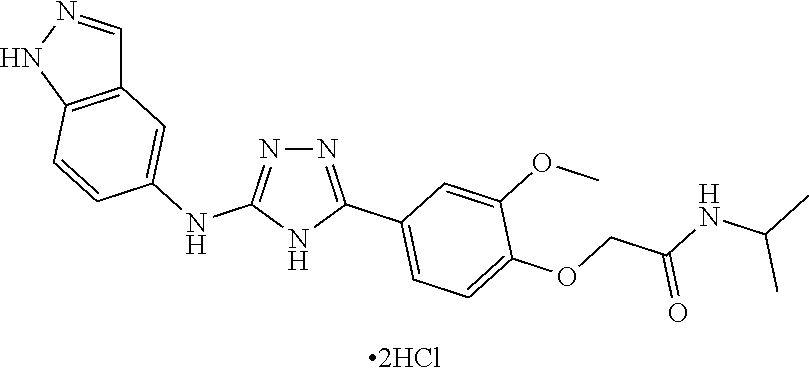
C1=NNC2=C1C=C(NC1=NN=C(C3=CC=C(OCC(NC(C)C)=O)C(OC)=C3)N1)C=C2
